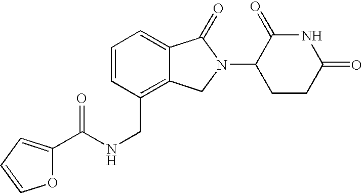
C1(C(NCC2=C3C(=CC=C2)C(=O)N(C2CCC(=O)NC2=O)C3)=O)=CC=CO1
